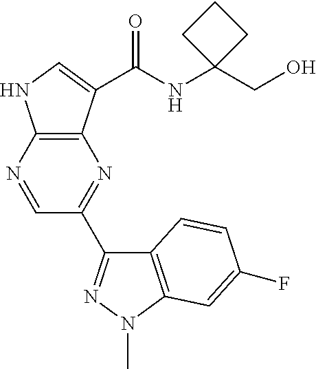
C12=C(N=CC(C3=NN(C)C4=C3C=CC(F)=C4)=N1)NC=C2C(NC1(CO)CCC1)=O
